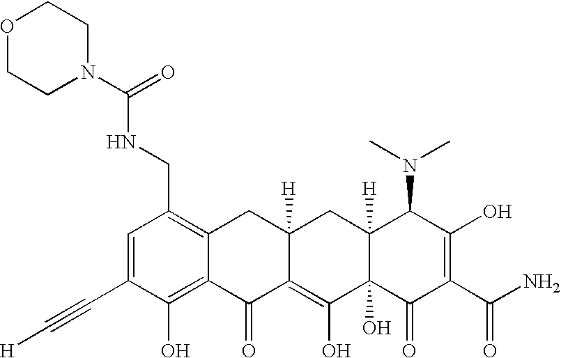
C1(C#C[H])=CC(CNC(N2CCOCC2)=O)=C2C(=C1O)C(=O)C1=C(O)C3(O)C([H])(CC1([H])C2)C(N(C)C)C(O)=C(C(N)=O)C3=O
